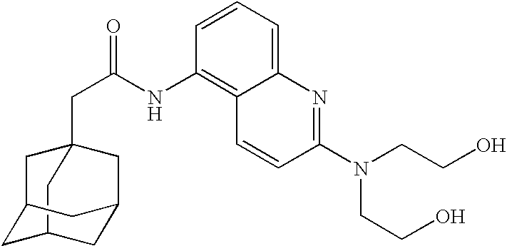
C12(CC(NC3=C4C(=CC=C3)N=C(N(CCO)CCO)C=C4)=O)CC3CC(C1)CC(C3)C2
